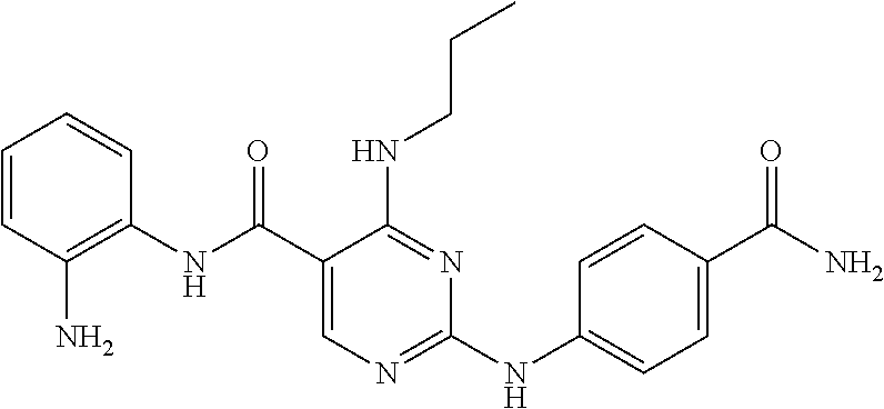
C1(NC(C2=CN=C(NC3=CC=C(C(N)=O)C=C3)N=C2NCCC)=O)=C(N)C=CC=C1
